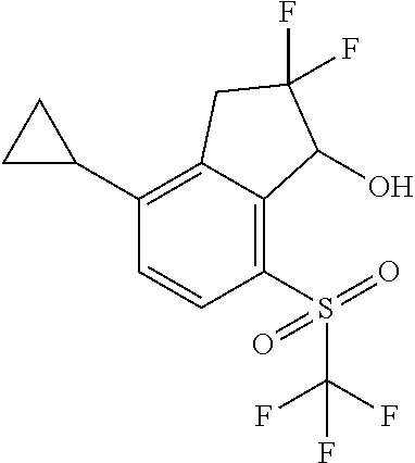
C1(S(=O)(C(F)(F)F)=O)=C2C(=C(C3CC3)C=C1)CC(F)(F)C2O
